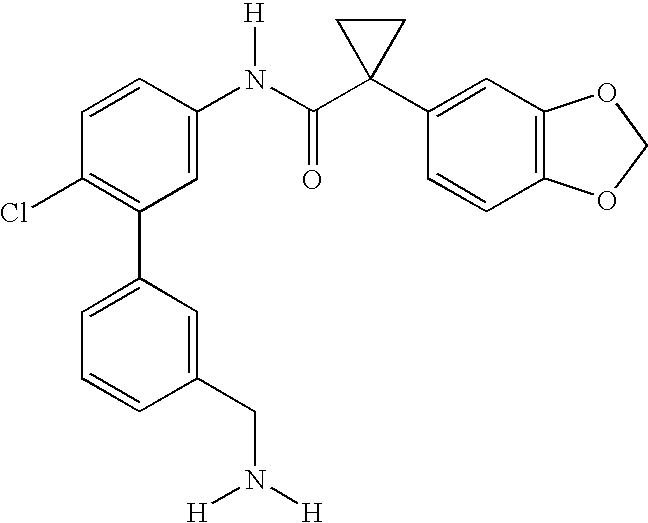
C1(N(C(C2(C3=CC4=C(C=C3)OCO4)CC2)=O)[H])=CC(C2=CC=CC(CN([H])[H])=C2)=C(Cl)C=C1
